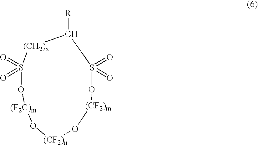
C1([R])[(CH2)x]S(=O)(=O)O[(F2C)m]O[(CF2)n]O[(CF2)m]OS1(=O)=O
